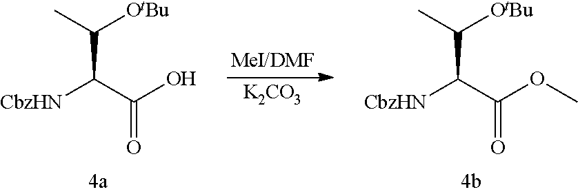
[CbzHN]C(C(O)=O)C(C)[OtBu].[K2CO3].[CbzHN]C(C(OC)=O)C(C)[OtBu]
